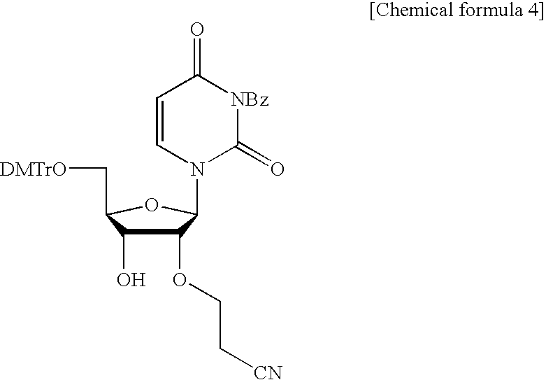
C1(OCC[CN])C(O)C(C[DMTrO])OC1N1C=CC(=O)[NBz]C1=O
